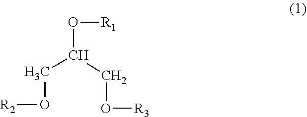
O(C(CO[R3])CO[R2])[R1]
